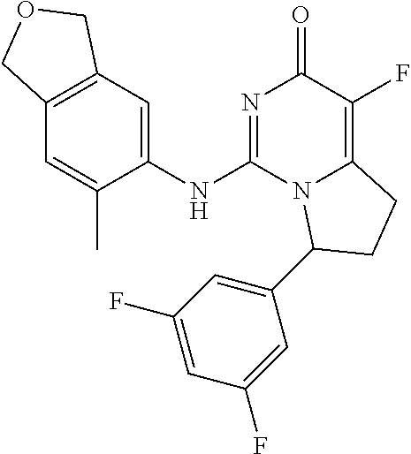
C12=C(C=C(NC3=NC(=O)C(F)=C4N3C(C3=CC(F)=CC(F)=C3)CC4)C(C)=C1)COC2
